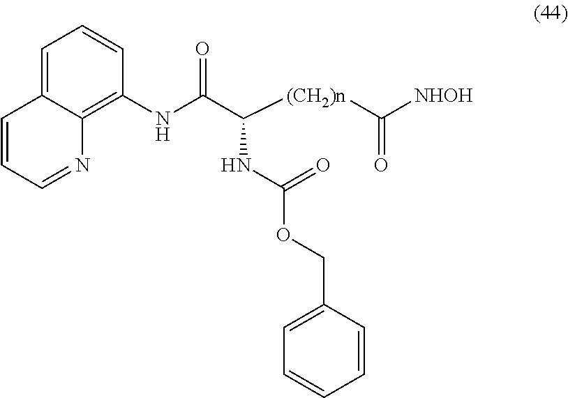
C1=C2C(=C(NC(C([(CH2)n]C([NHOH])=O)NC(OCC3=CC=CC=C3)=O)=O)C=C1)N=CC=C2
